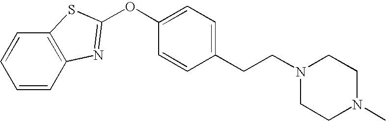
C1(CCN2CCN(C)CC2)=CC=C(OC2=NC3=C(C=CC=C3)S2)C=C1
